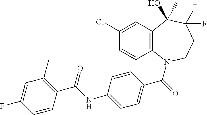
C1(Cl)=CC2=C(C=C1)N(C(=O)C1=CC=C(NC(C3=C(C)C=C(F)C=C3)=O)C=C1)CCC(F)(F)C2(O)C
